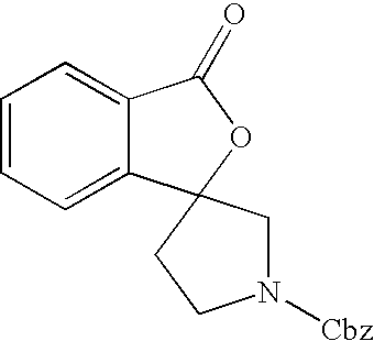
C12=CC=CC=C1C1(OC2=O)CCN([Cbz])C1
